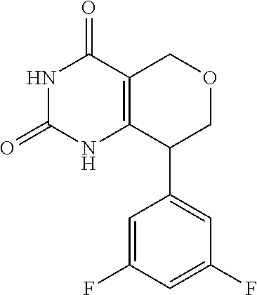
N1C(=O)NC2=C(C1=O)COCC2C1=CC(F)=CC(F)=C1
